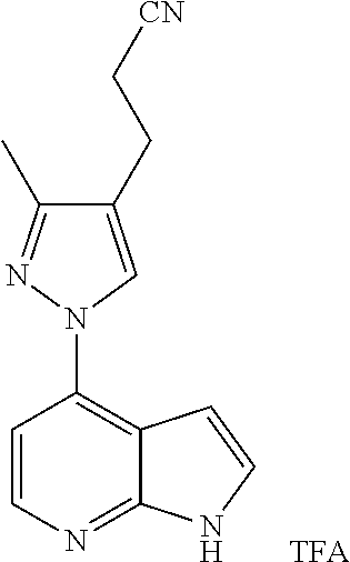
C1=CN=C2C(=C1N1C=C(CC[CN])C(C)=N1)C=CN2.[TFA]
